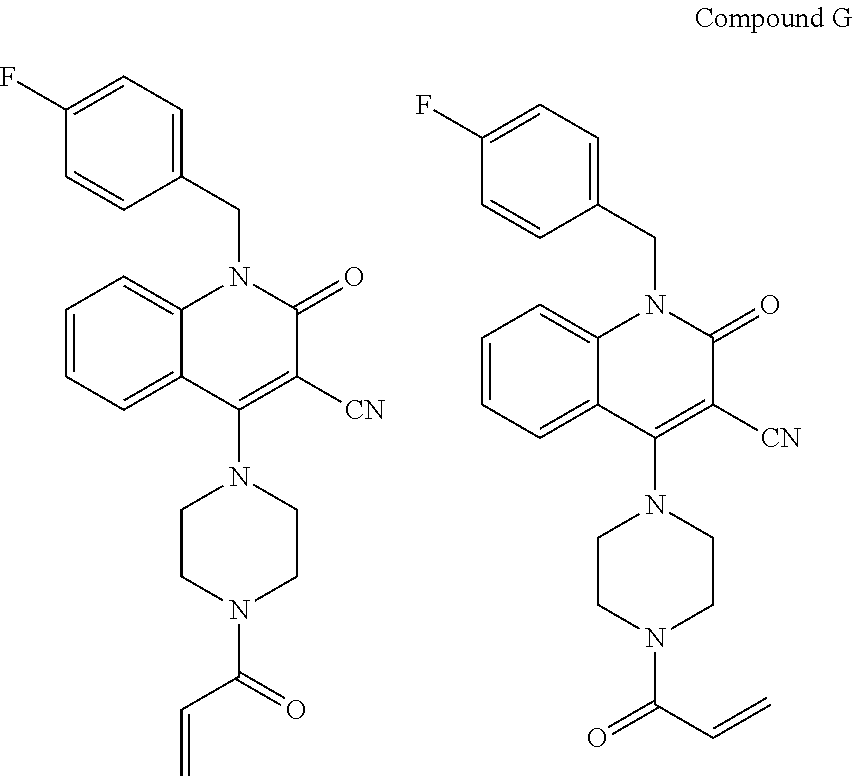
C1(CN2C3=CC=CC=C3C(N3CCN(C(=O)C=C)CC3)=C([CN])C2=O)=CC=C(F)C=C1.C1(CN2C3=CC=CC=C3C(N3CCN(C(C=C)=O)CC3)=C([CN])C2=O)=CC=C(F)C=C1
